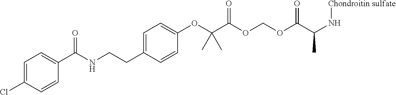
C1=C(Cl)C=CC(C(NCCC2=CC=C(OC(C(OCOC(C(N[Chondroitin sulfate])C)=O)=O)(C)C)C=C2)=O)=C1
